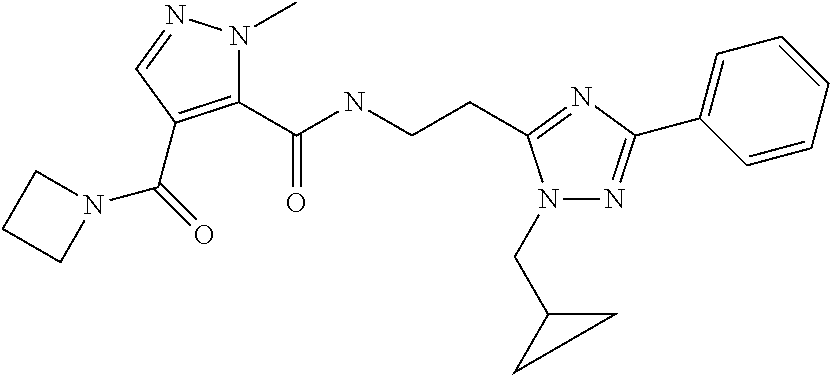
C1(C(NCCC2=NC(C3=CC=CC=C3)=NN2CC2CC2)=O)=C(C(=O)N2CCC2)C=NN1C
